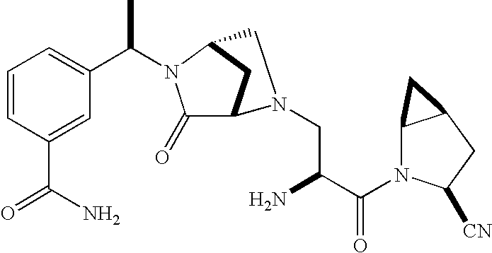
C1=CC(C(N)=O)=CC(C(C)N2C(=O)C3CC2CN3CC(N)C(N2C3C(CC2[CN])C3)=O)=C1
